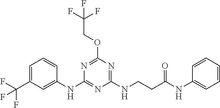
C1=CC(NC2=NC(NCCC(NC3=CC=CC=C3)=O)=NC(OCC(F)(F)F)=N2)=CC(C(F)(F)F)=C1
